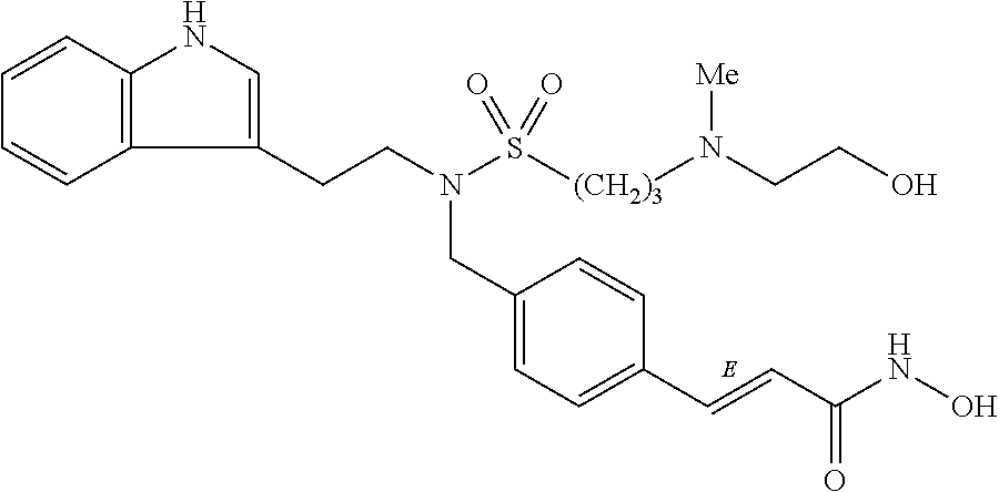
C1=C(CN(CCC2=CNC3=C2C=CC=C3)S([(CH2)3]N(CCO)[Me])(=O)=O)C=CC(C=CC(NO)=O)=C1
